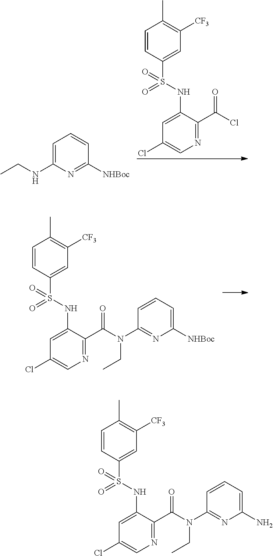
C1=CC(S(NC2=CC(Cl)=CN=C2C(Cl)=O)(=O)=O)=CC([CF3])=C1C.C1=C(NCC)N=C([NHBoc])C=C1.C1=CC(S(NC2=CC(Cl)=CN=C2C(N(C2=NC([NHBoc])=CC=C2)CC)=O)(=O)=O)=CC([CF3])=C1C.C1=CC(S(NC2=CC(Cl)=CN=C2C(N(C2=NC(N)=CC=C2)CC)=O)(=O)=O)=CC([CF3])=C1C
